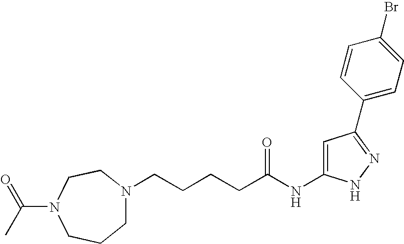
C(CCCC(NC1=CC(C2=CC=C(Br)C=C2)=NN1)=O)N1CCCN(C(C)=O)CC1
